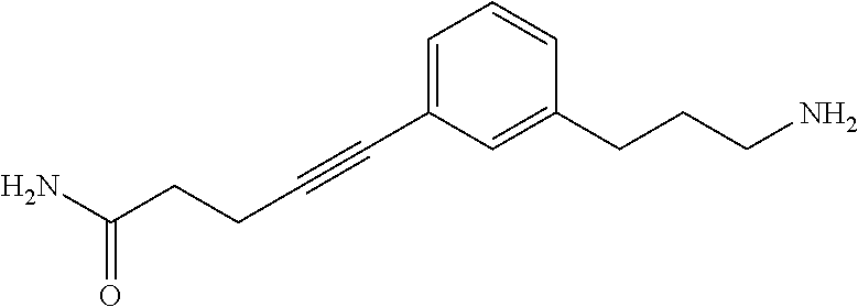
C1=CC(CCCN)=CC(C#CCCC(N)=O)=C1
